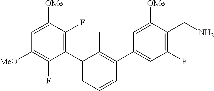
[MeO]C1=C(F)C(C2=CC=CC(C3=CC(F)=C(CN)C([OMe])=C3)=C2C)=C(F)C([OMe])=C1
